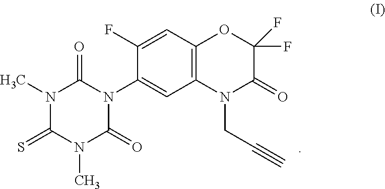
N1(C)C(=S)N(C)C(=O)N(C2=CC3=C(C=C2F)OC(F)(F)C(=O)N3CC#C)C1=O
